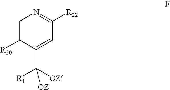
C1=C([R20])C(C([OZ])([R1])[OZ])=CC([R22])=N1
